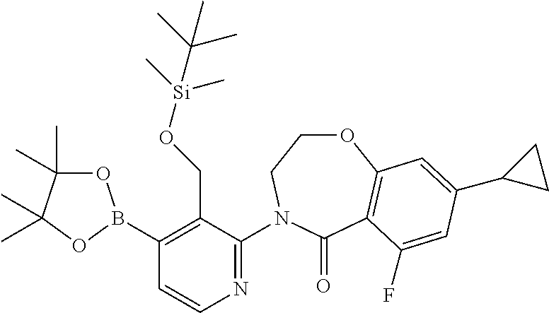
C1(B2OC(C)(C)C(C)(C)O2)=C(CO[Si](C)(C)C(C)(C)C)C(N2CCOC3=C(C2=O)C(F)=CC(C2CC2)=C3)=NC=C1
